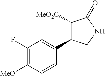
C1([MeO])=C(F)C=C(C2C([MeO2C])C(=O)NC2)C=C1
